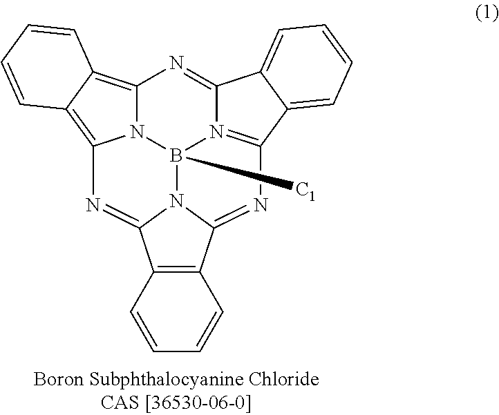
C1=CC2=C(C=C1)C1=NC3=N4B5([C1])N1C2=NC1=C2C(=C(N=C4C4=CC=CC=C34)N51)C=CC=C2
